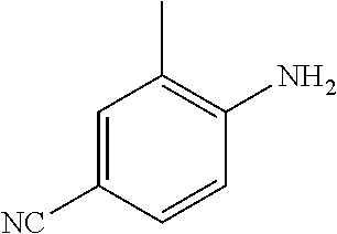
C1=C([NC])C=CC(N)=C1C
